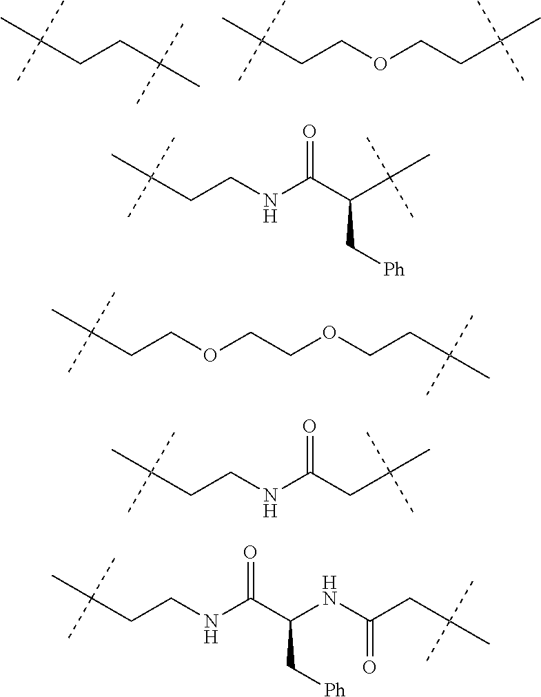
C(CCC(C)(C)C)(C)(C)C.C(CCOCCC(C)(C)C)(C)(C)C.C(CCNC(C(C(C)(C)C)C[Ph])=O)(C)(C)C.C(CCOCCOCCC(C)(C)C)(C)(C)C.C(CCNC(CC(C)(C)C)=O)(C)(C)C.C(CCNC(C(NC(CC(C)(C)C)=O)C[Ph])=O)(C)(C)C
